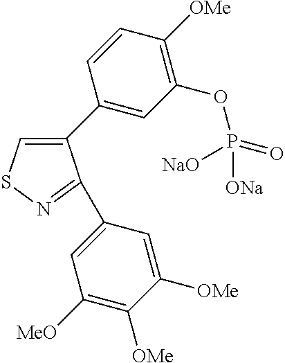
C1(C2=CC(OP(=O)([ONa])[NaO])=C([OMe])C=C2)=CSN=C1C1=CC([MeO])=C([OMe])C([OMe])=C1
